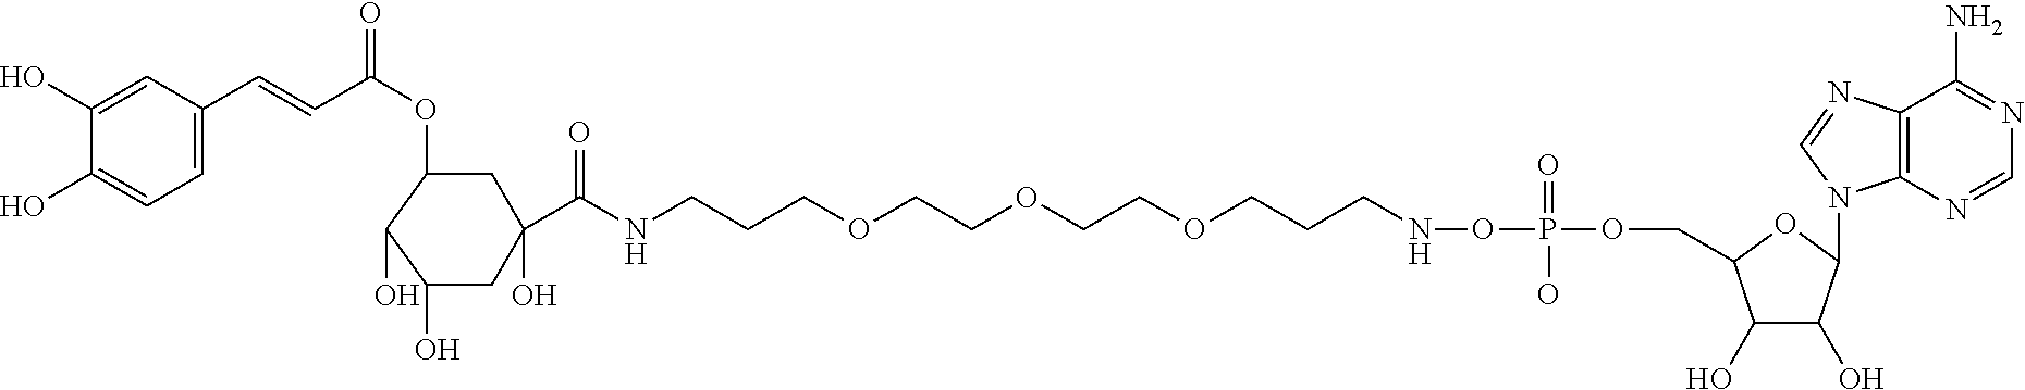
C(NCCCOCCOCCOCCCNOP(OCC1C(O)C(O)C(N2C3=C(C(N)=NC=N3)N=C2)O1)(=O)O)(=O)C1(O)CC(OC(=O)C=CC2=CC=C(O)C(O)=C2)C(O)C(O)C1
